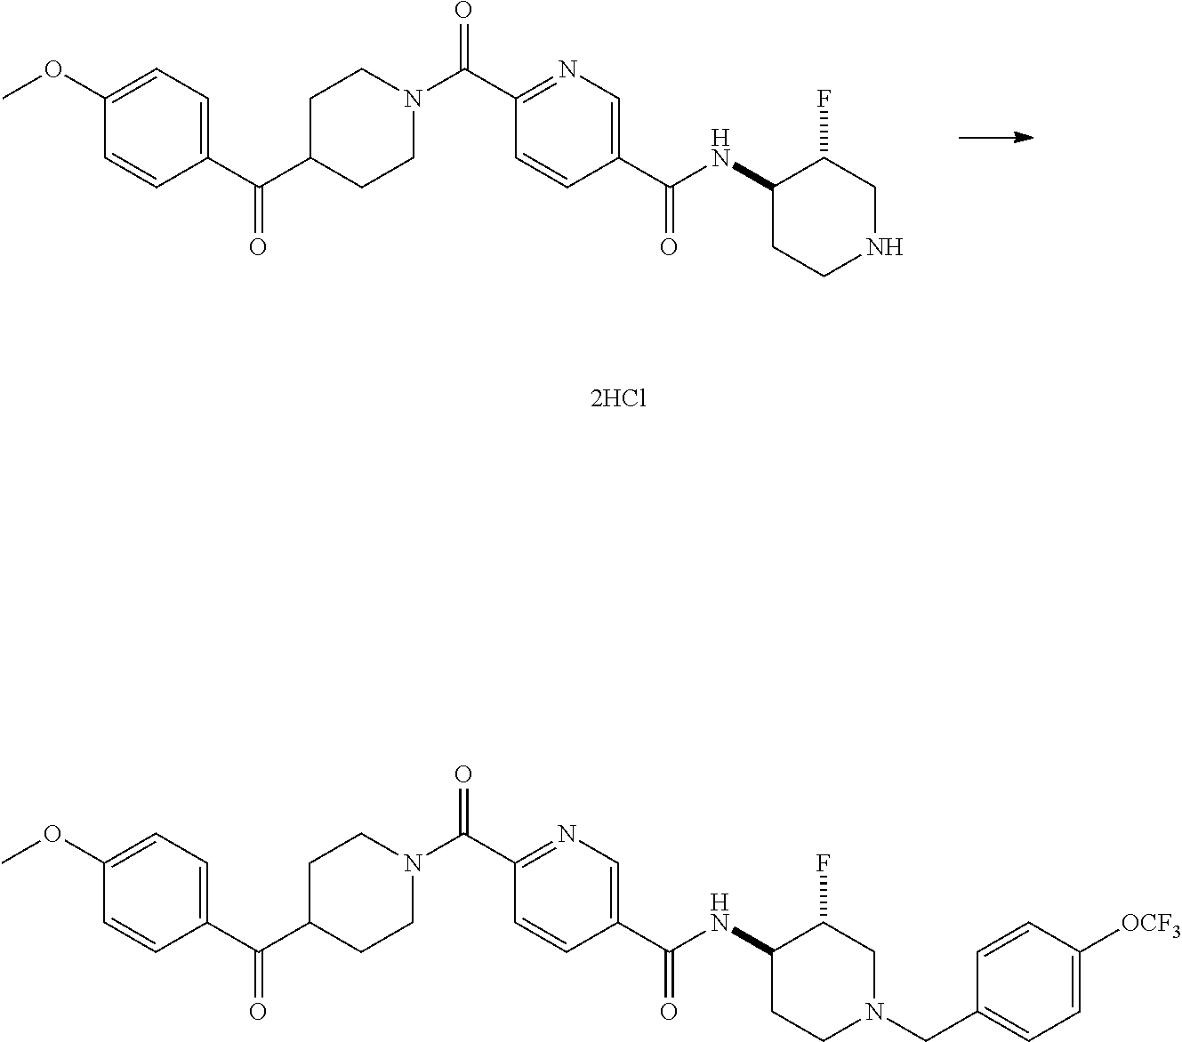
C1(C(C2CCN(C(C3=NC=C(C(NC4CCNCC4F)=O)C=C3)=O)CC2)=O)=CC=C(OC)C=C1.C1(C(C2CCN(C(C3=NC=C(C(NC4CCN(CC5=CC=C([OCF3])C=C5)CC4F)=O)C=C3)=O)CC2)=O)=CC=C(OC)C=C1
